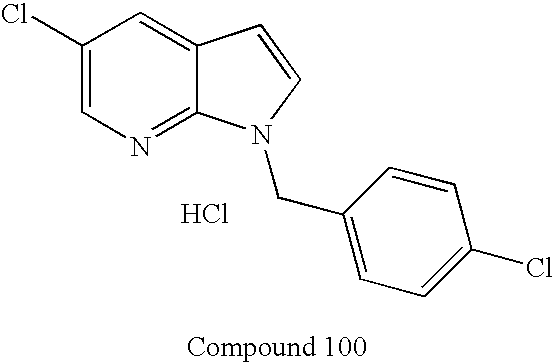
C1(Cl)=CN=C2C(=C1)C=CN2CC1=CC=C(Cl)C=C1.Cl
